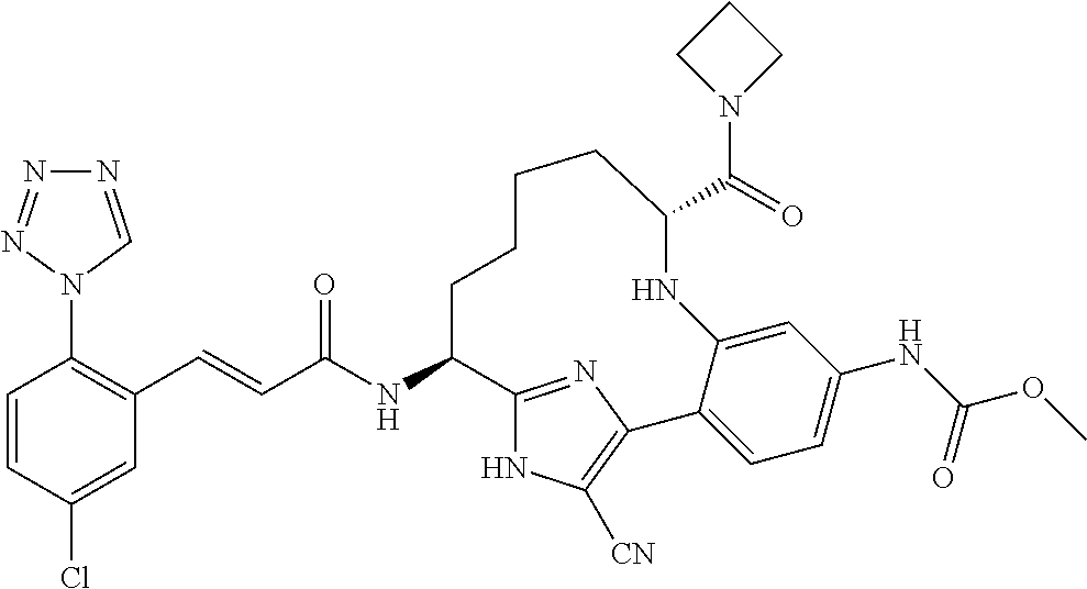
C(C(NC1C2=NC(=C([CN])N2)C2=CC=C(NC(OC)=O)C=C2NC(C(N2CCC2)=O)CCCC1)=O)=CC1=C(N2C=NN=N2)C=CC(Cl)=C1
